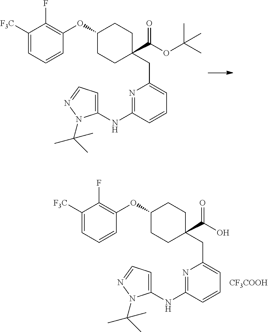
C1(OC2=C(F)C([F3C])=CC=C2)CCC(C(OC(C)(C)C)=O)(CC2=CC=CC(NC3=CC=NN3C(C)(C)C)=N2)CC1.C1(OC2=C(F)C([F3C])=CC=C2)CCC(C(O)=O)(CC2=CC=CC(NC3=CC=NN3C(C)(C)C)=N2)CC1.[CF3COOH]
